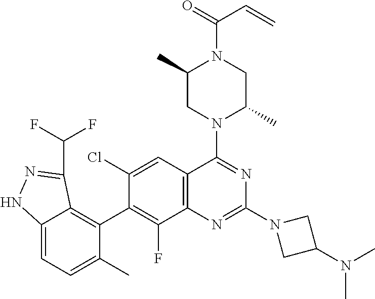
C12=CC=C(C)C(C3=C(F)C4=C(C=C3Cl)C(N3C(C)CN(C(=O)C=C)C(C)C3)=NC(N3CC(N(C)C)C3)=N4)=C1C(C(F)F)=NN2
